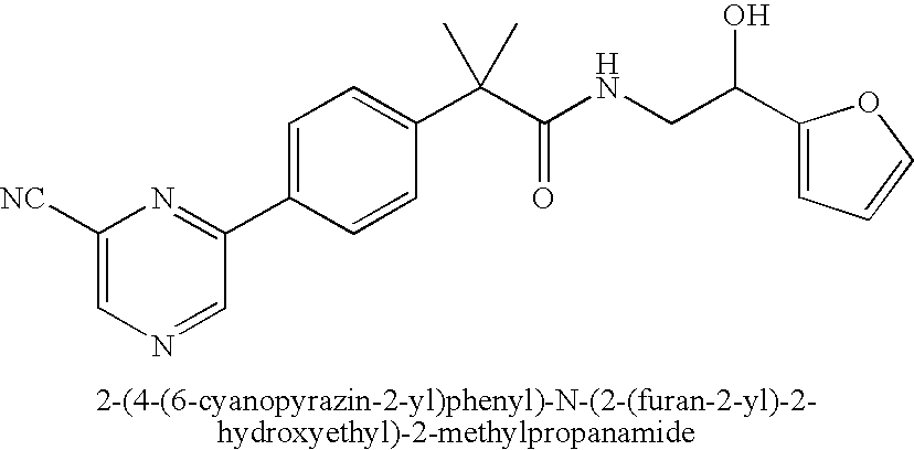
C1([NC])=CN=CC(C2=CC=C(C(C(NCC(C3=CC=CO3)O)=O)(C)C)C=C2)=N1
